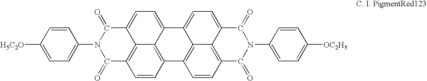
C12=C3C(=CC=C4C3=C(C=C1)C(=O)N(C1=CC=C([H5C2O])C=C1)C4=O)C1=CC=C3C4=C(C=CC2=C14)C(=O)N(C1=CC=C([OC2H5])C=C1)C3=O
